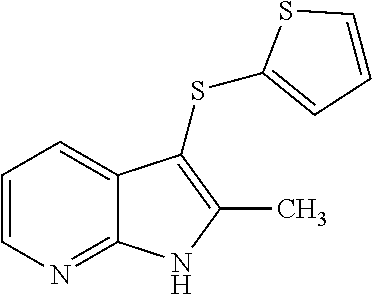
C1=CN=C2C(=C1)C(SC1=CC=CS1)=C(C)N2
